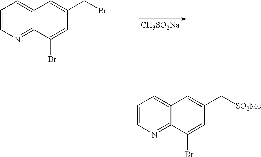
[CH3SO2Na].C12=CC=CN=C1C(Br)=CC(CBr)=C2.C12=CC=CN=C1C(Br)=CC(C[SO2Me])=C2
